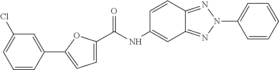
C1=C(C(NC2=CC3=NN(C4=CC=CC=C4)N=C3C=C2)=O)OC(C2=CC(Cl)=CC=C2)=C1
